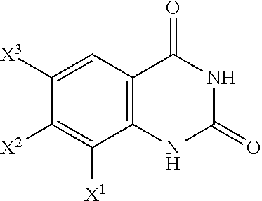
C1([X3])=CC2=C(C([X1])=C1[X2])NC(=O)NC2=O
